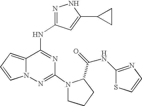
N1=C(NC2=NC(N3CCCC3C(=O)NC3=NC=CS3)=NN3C2=CC=C3)C=C(C2CC2)N1
